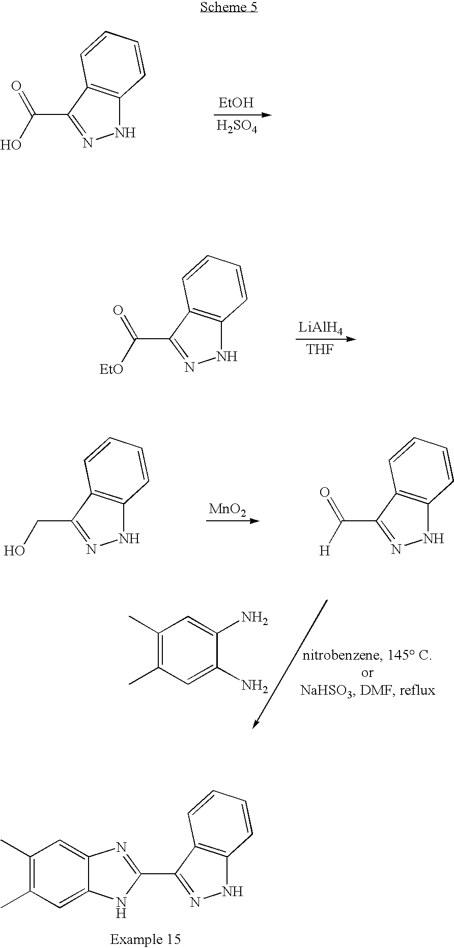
[H2SO4].C(C1=NNC2=C1C=CC=C2)(O)=O.[EtOH].[THF].C(C1=NNC2=C1C=CC=C2)([EtO])=O.[LiAlH4].C(C1=NNC2=C1C=CC=C2)O.[MnO2].C(C1=NNC2=C1C=CC=C2)([H])=O.C1(C)=C(C)C=C(N)C(N)=C1.C1(C2=NNC3=C2C=CC=C3)=NC2=CC(C)=C(C)C=C2N1
